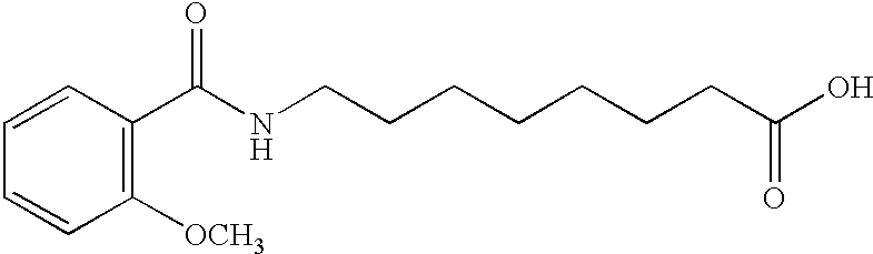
C1=CC=CC([OCH3])=C1C(NCCCCCCCC(O)=O)=O
